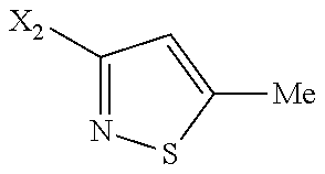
C1([X2])=NSC([Me])=C1
